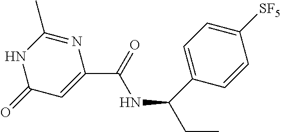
C1(C)=NC(C(=O)NC(C2=CC=C([SF5])C=C2)CC)=CC(=O)N1
